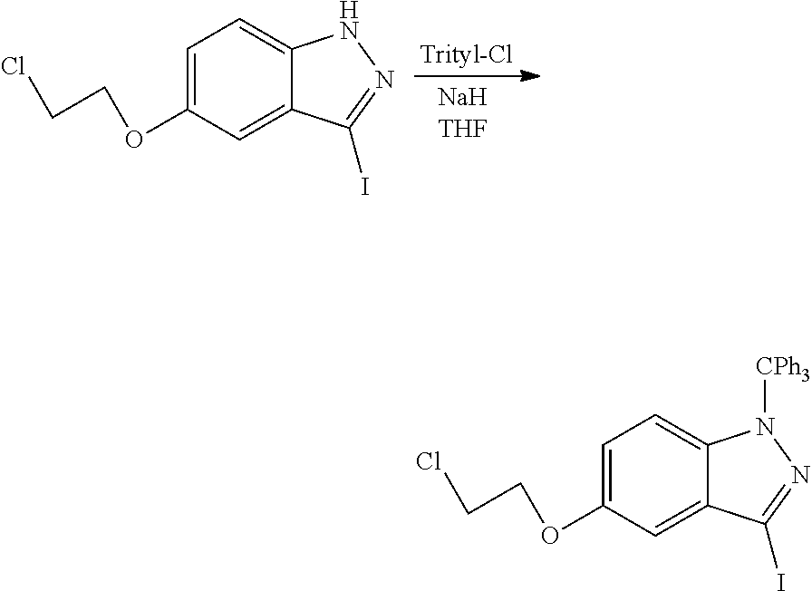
[Trityl-Cl].C1=C(OCCCl)C=C2C(=C1)NN=C2I.C1=C(OCCCl)C=C2C(=C1)N([CPh3])N=C2I
